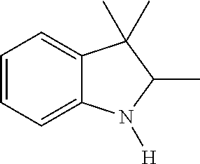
C1=CC=C2C(=C1)C(C)(C)C(C)N2[H]
